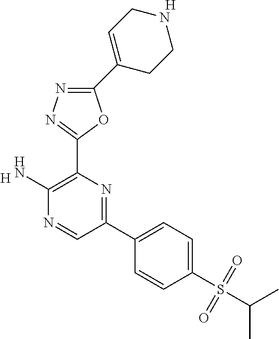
[H].C1(N)=C(C2=NN=C(C3=CCNCC3)O2)N=C(C2=CC=C(S(C(C)C)(=O)=O)C=C2)C=N1.[H]
